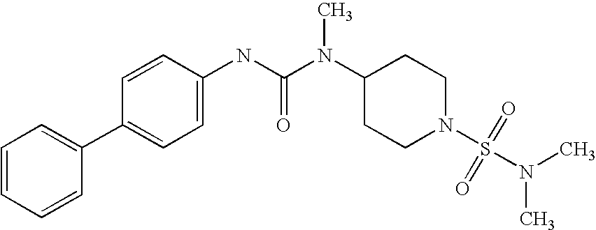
C1=CC=CC(C2=CC=C(NC(N(C3CCN(S(N(C)C)(=O)=O)CC3)C)=O)C=C2)=C1
